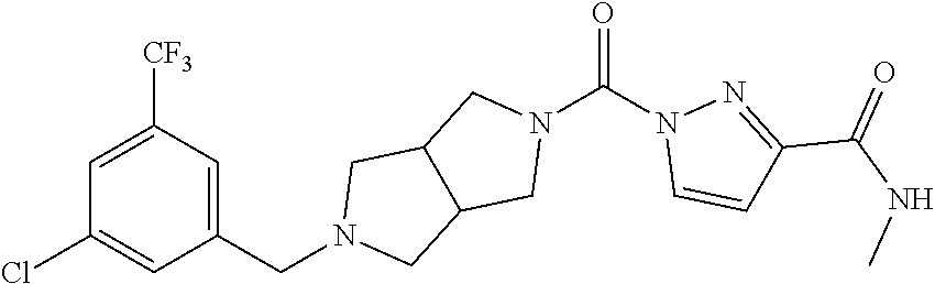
C1=C([CF3])C=C(CN2CC3C(C2)CN(C(=O)N2C=CC(C(NC)=O)=N2)C3)C=C1Cl
